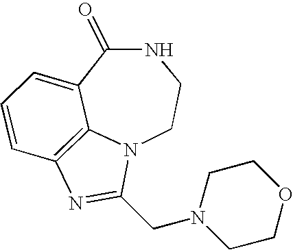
C1(=O)C2=CC=CC3=C2N(CCN1)C(CN1CCOCC1)=N3
